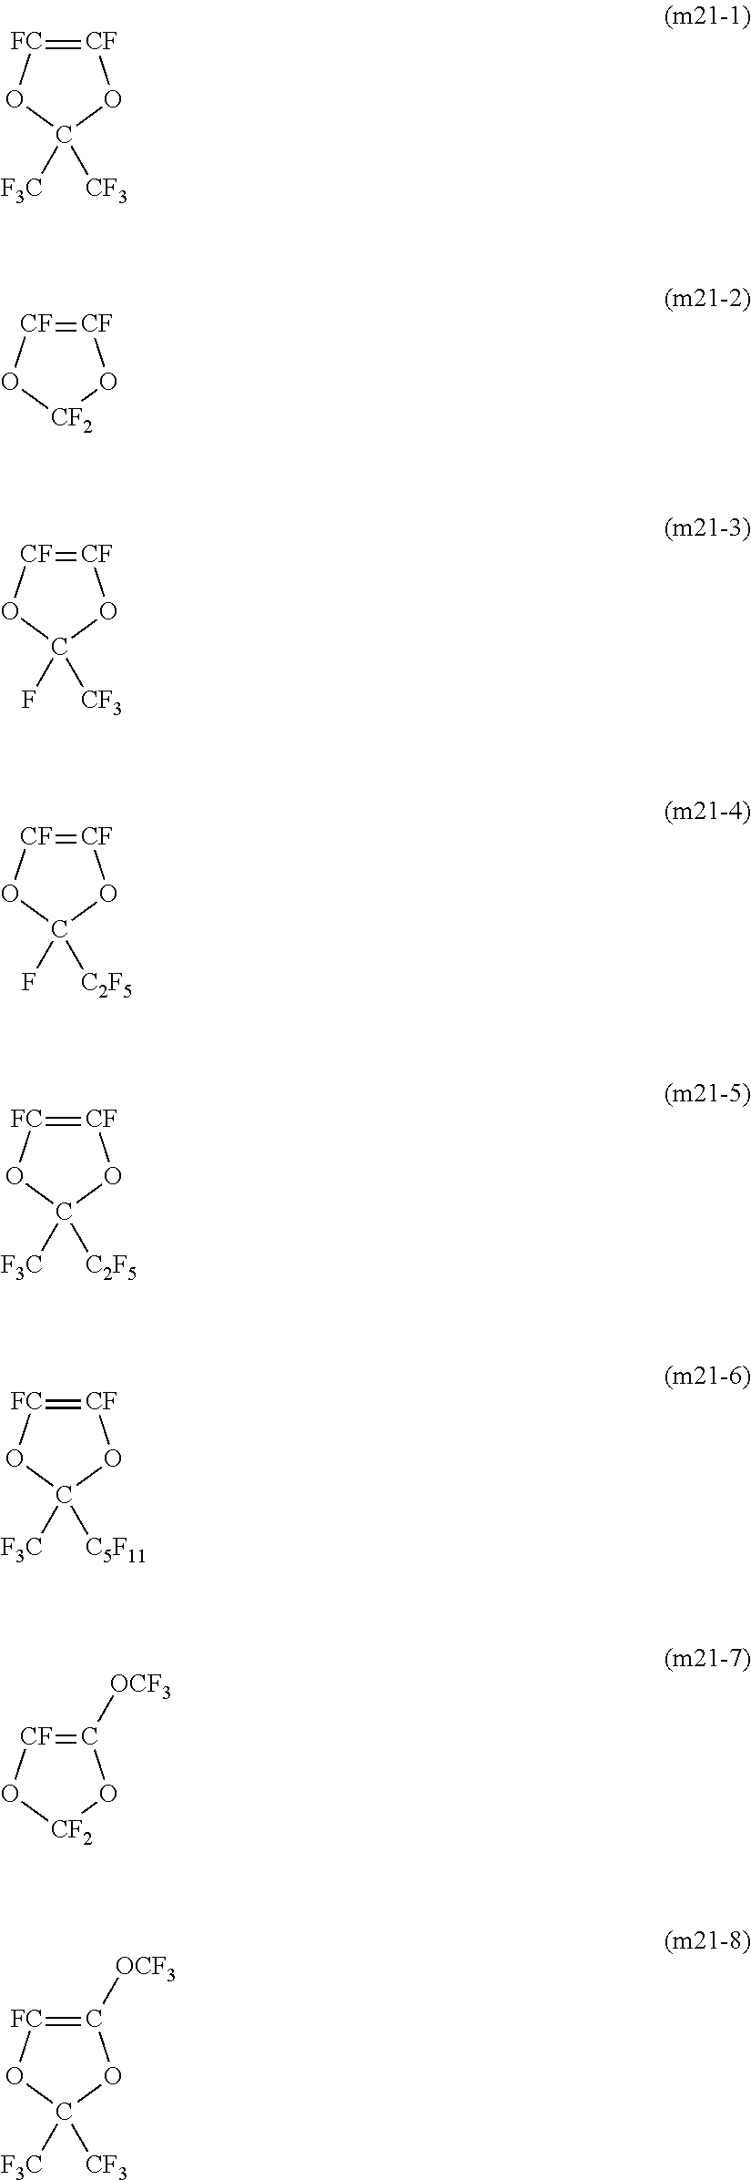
[CF]1=[FC]OC([F3C])([CF3])O1.[CF]1=[CF]O[CF2]O1.[CF]1=[CF]OC(F)([CF3])O1.[CF]1=[CF]OC(F)([C2F5])O1.[CF]1=[FC]OC([F3C])([C2F5])O1.[CF]1=[FC]OC([F3C])([C5F11])O1.C1([OCF3])=[CF]O[CF2]O1.C1([OCF3])=[FC]OC([F3C])([CF3])O1
